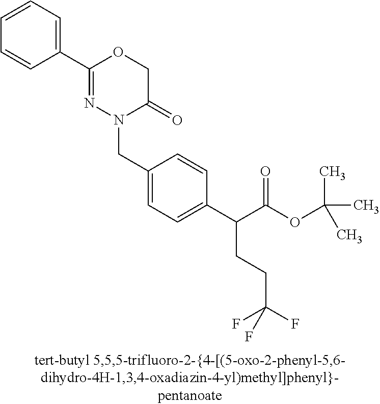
N1(CC2=CC=C(C(C(OC(C)(C)C)=O)CCC(F)(F)F)C=C2)C(=O)COC(C2=CC=CC=C2)=N1
